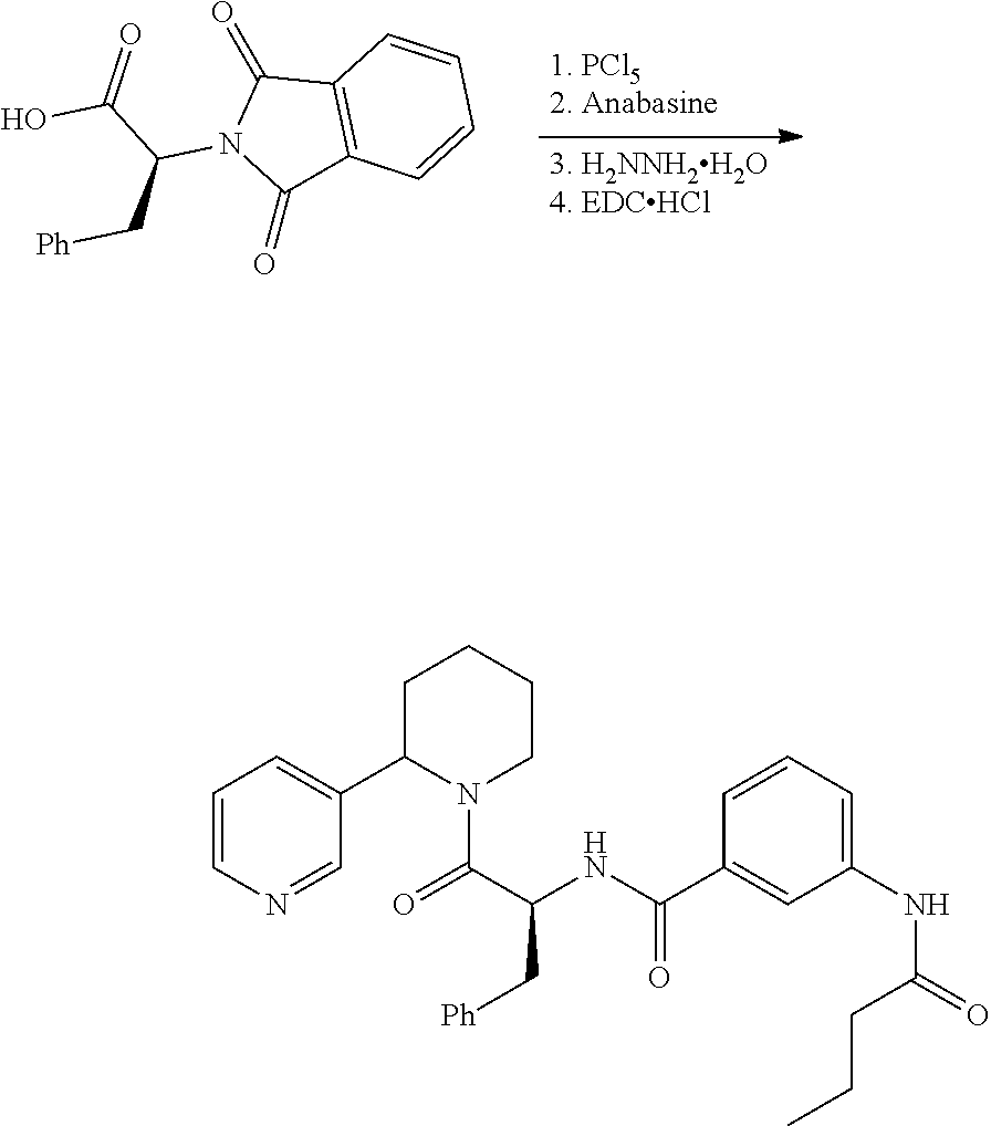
O=C1N(C(C(=O)O)C[Ph])C(=O)C2=C1C=CC=C2.C(CCC)(NC1=CC=CC(C(NC(C[Ph])C(=O)N2C(C3=CC=CN=C3)CCCC2)=O)=C1)=O
